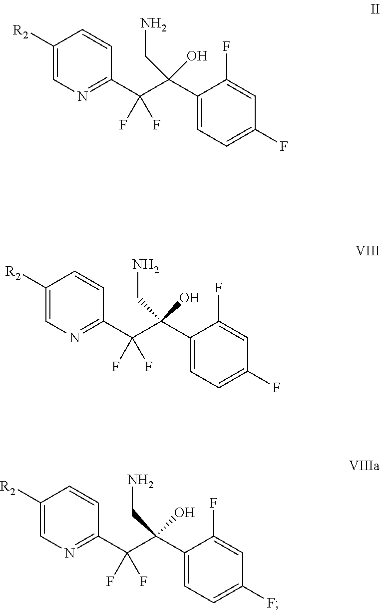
[R2]C1=CN=C(C(C(C2=CC=C(F)C=C2F)(O)CN)(F)F)C=C1.[R2]C1=CN=C(C(C(C2=CC=C(F)C=C2F)(O)CN)(F)F)C=C1.[R2]C1=CN=C(C(C(C2=CC=C(F)C=C2F)(O)CN)(F)F)C=C1
